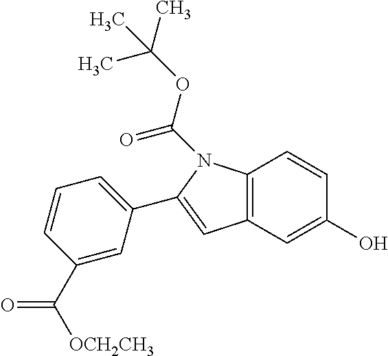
C1(C2=CC=CC(C(=O)[OCH2CH3])=C2)=CC2=C(N1C(OC(C)(C)C)=O)C=CC(O)=C2
